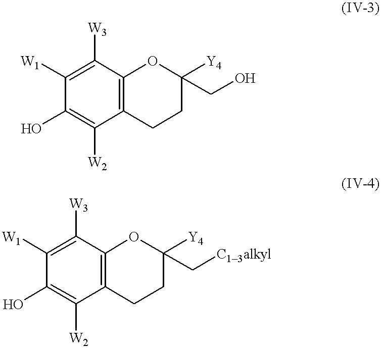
C1([W1])=C([W3])C2=C(C([W2])=C1O)CCC(CO)([Y4])O2.C1([W1])=C([W3])C2=C(C([W2])=C1O)CCC(C[C13alkyl])([Y4])O2
